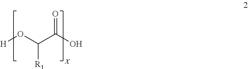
[H]OC(C(O)=O)[R1]
